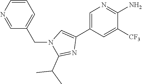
C1=C(C2=CN(CC3=CC=CN=C3)C(C(C)C)=N2)C=C([CF3])C(N)=N1
